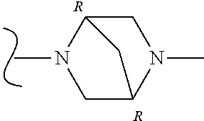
C1C2N(C)CC(N1C)C2.[R].[R]
